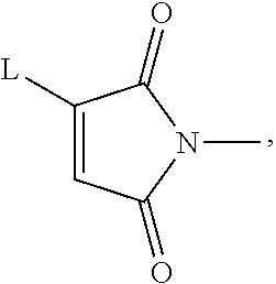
C1([L])=CC(=O)N(C)C1=O
